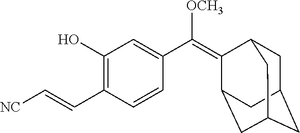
C1C2CC3CC(C(=C(C4=CC(O)=C(C=C[NC])C=C4)[OCH3])C1C3)C2
